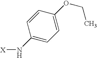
C1=CC(N[X])=CC=C1OCC
